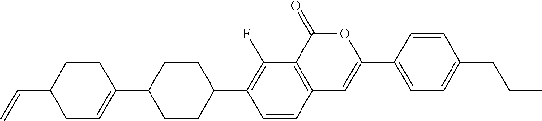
C12=C(C(=O)OC(C3=CC=C(CCC)C=C3)=C1)C(F)=C(C1CCC(C3=CCC(C=C)CC3)CC1)C=C2
